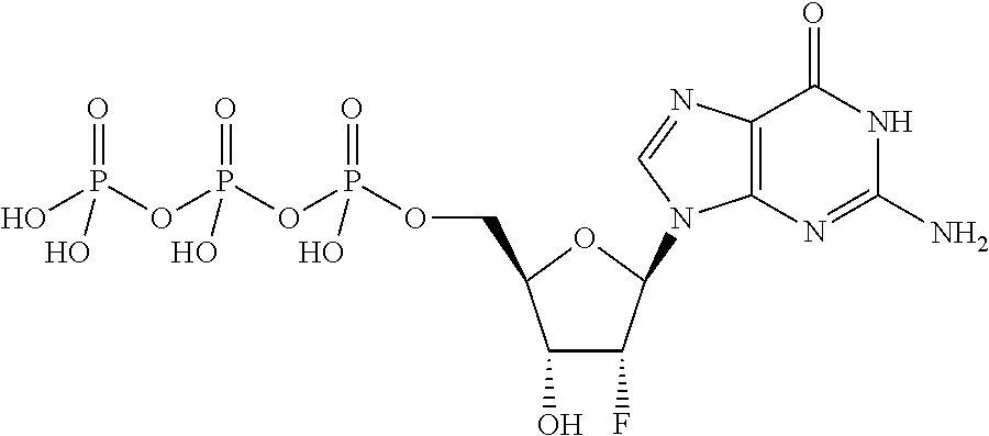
C12=C(N=CN1C1C(F)C(O)C(COP(OP(OP(O)(=O)O)(=O)O)(=O)O)O1)C(=O)NC(N)=N2
